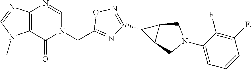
C1(C2=NOC(CN3C=NC4=C(C3=O)N(C)C=N4)=N2)C2C1CN(C1=CC=CC(F)=C1F)C2
